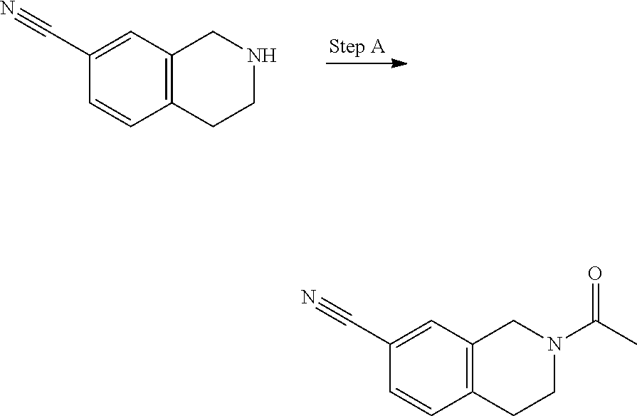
C12=C(C=C(C#N)C=C1)CNCC2.C12=C(C=C(C#N)C=C1)CN(C(C)=O)CC2
